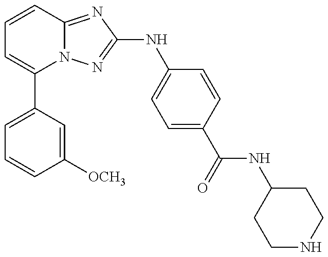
C1(C2=CC=CC([OCH3])=C2)=CC=CC2=NC(NC3=CC=C(C(NC4CCNCC4)=O)C=C3)=NN12
